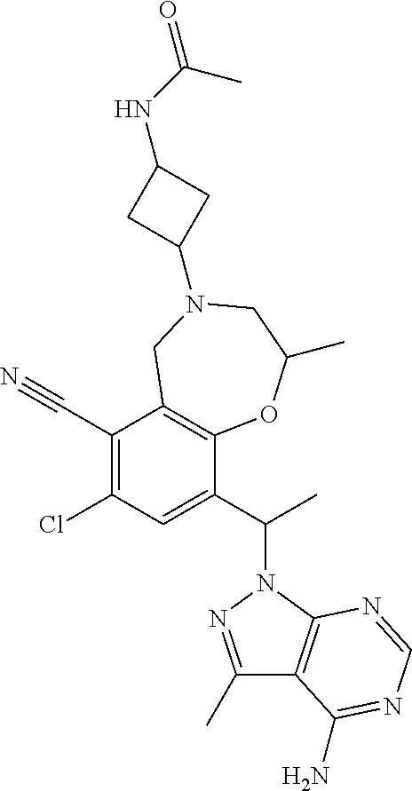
C1(Cl)=C(C#N)C2=C(C(C(C)N3N=C(C)C4=C3N=CN=C4N)=C1)OC(C)CN(C1CC(NC(C)=O)C1)C2
